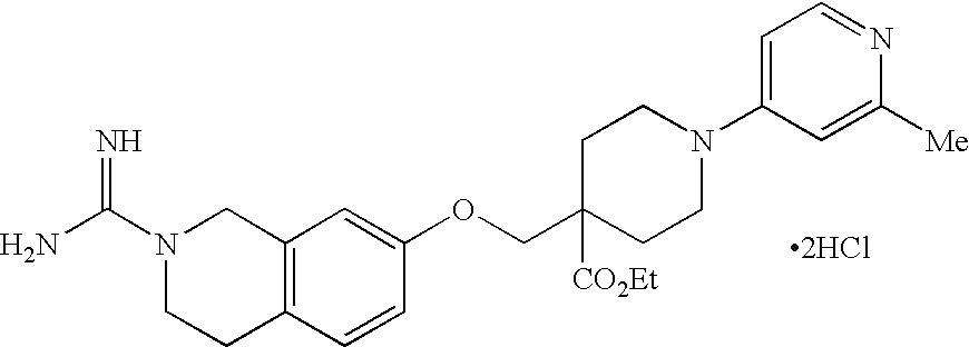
N1(C(N)=N)CCC2=C(C1)C=C(OCC1([CO2Et])CCN(C3=CC=NC([Me])=C3)CC1)C=C2.[2HCl]
